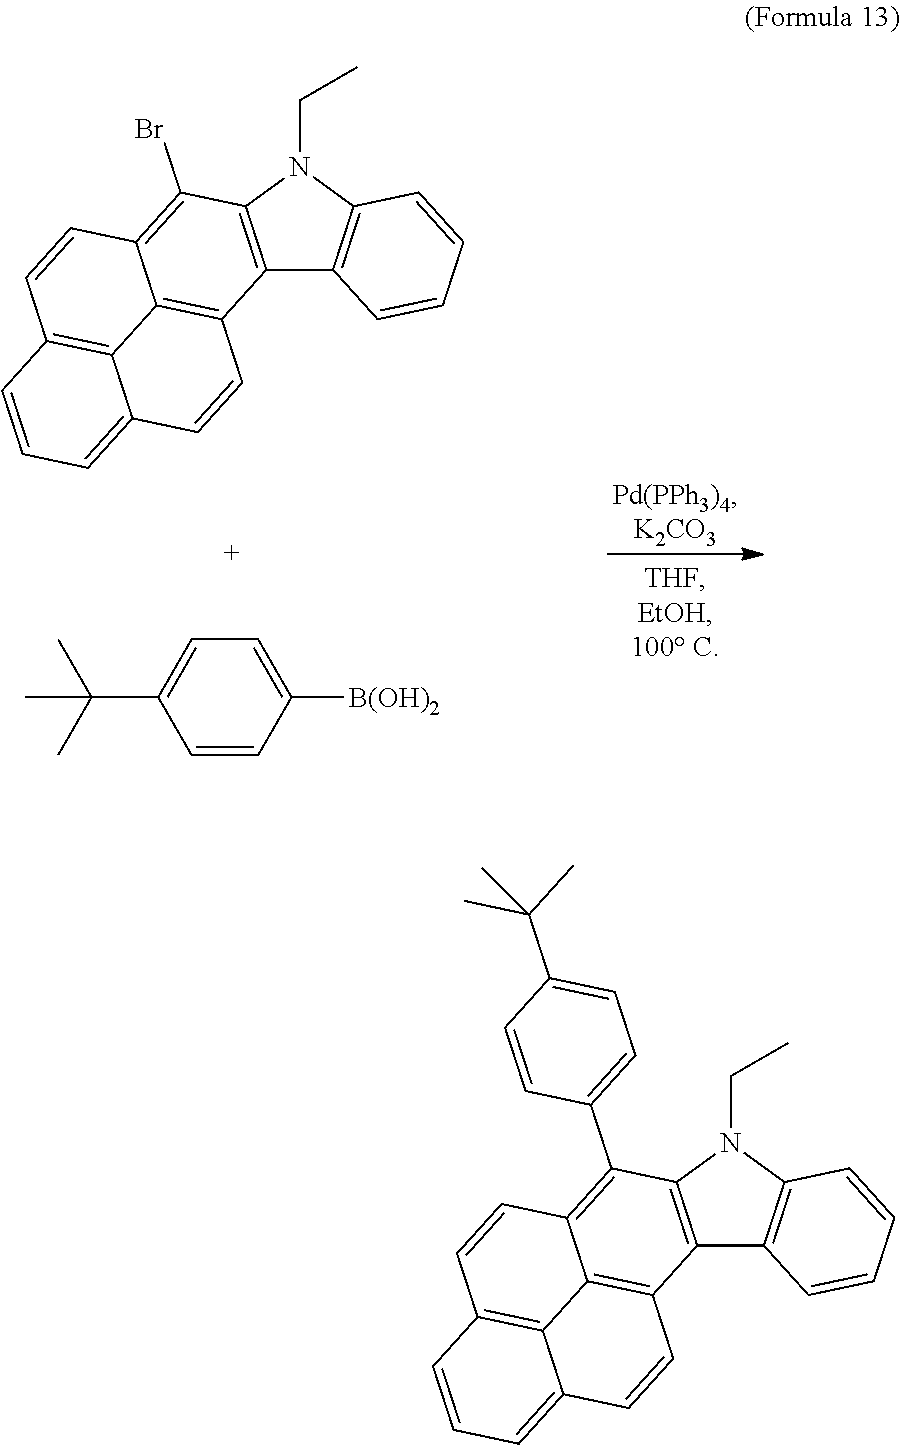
C12=C(N(CC)C3=C1C=CC=C3)C(Br)=C1C3=C2C=CC2=CC=CC(=C32)C=C1.C1=C([B(OH)2])C=CC(C(C)(C)C)=C1.C12=C(N(CC)C3=C1C=CC=C3)C(C1=CC=C(C(C)(C)C)C=C1)=C1C3=C2C=CC2=CC=CC(=C32)C=C1
